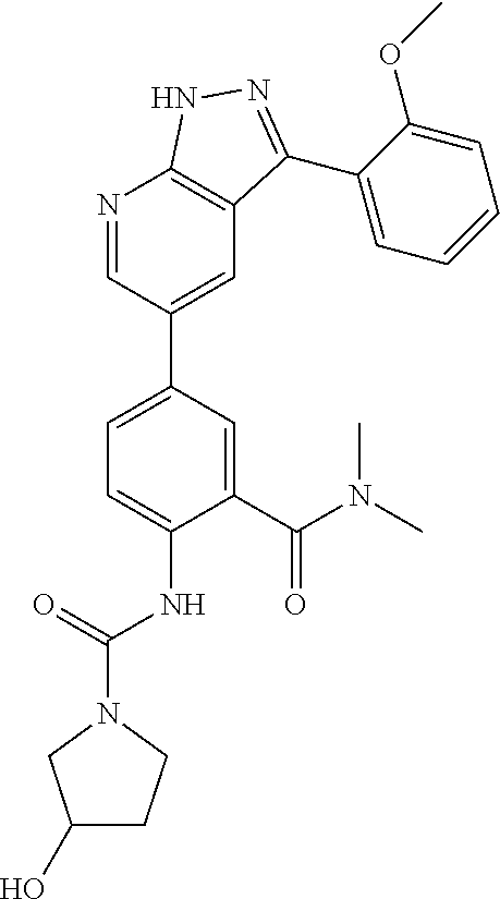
C1(C(N(C)C)=O)=CC(C2=CC3=C(N=C2)NN=C3C2=CC=CC=C2OC)=CC=C1NC(=O)N1CC(O)CC1
